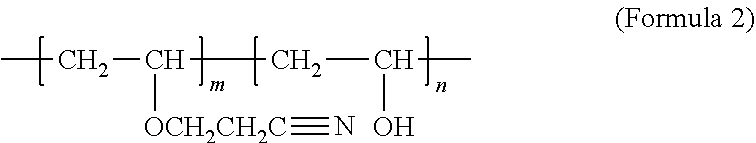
CCC([OCH2CH2C]#N)CC(C)O
